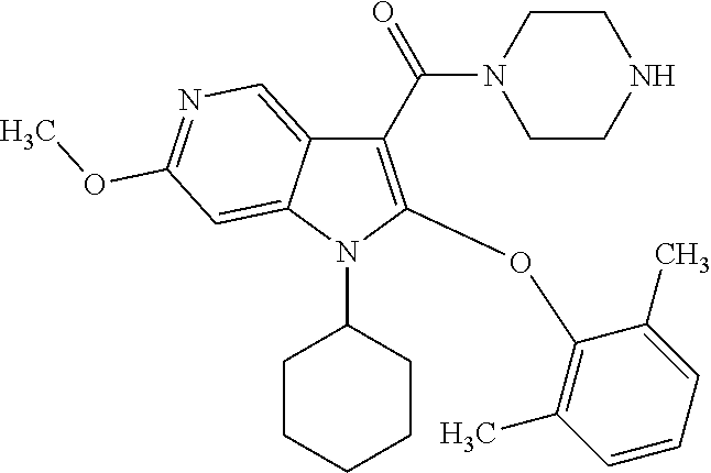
C1(C(=O)N2CCNCC2)=C(OC2=C(C)C=CC=C2C)N(C2CCCCC2)C2=CC(OC)=NC=C12
